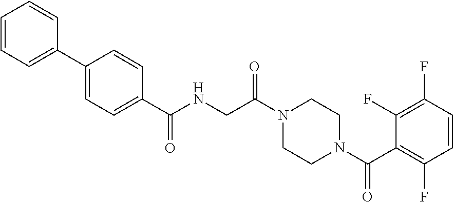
C1=CC=C(C2=CC=C(C(NCC(N3CCN(C(C4=C(F)C=CC(F)=C4F)=O)CC3)=O)=O)C=C2)C=C1
